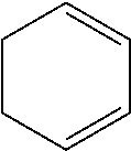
C1CC=CC=C1
